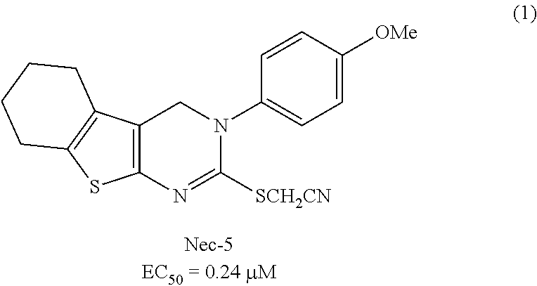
C12=C(N=C([SCH2CN])N(C3=CC=C([OMe])C=C3)C1)SC1=C2CCCC1
